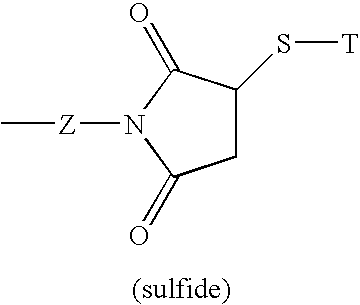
C1(S[T])CC(=O)N([Z]C)C1=O
